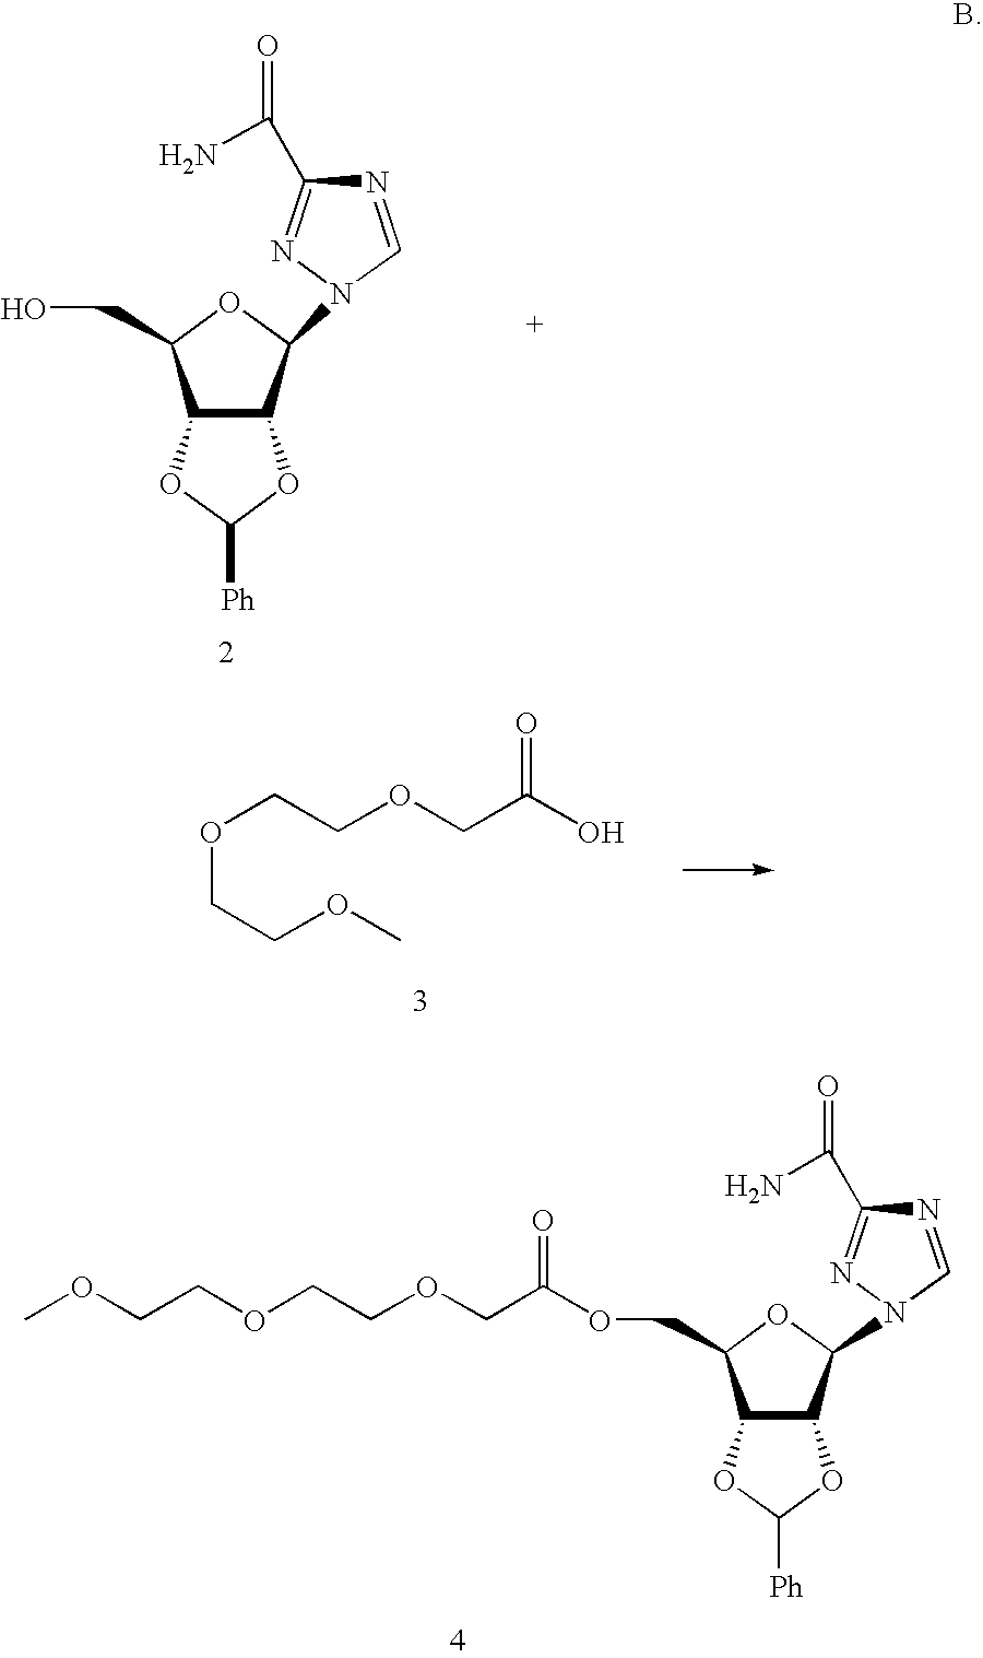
N1=CN(C2C3C(C(COC(COCCOCCOC)=O)O2)OC([Ph])O3)N=C1C(N)=O.N1=CN(C2C3C(C(CO)O2)OC([Ph])O3)N=C1C(N)=O.C(OCCOCC(O)=O)COC
